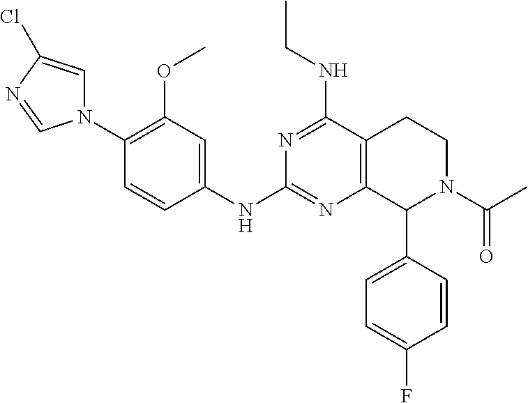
C1=C(C2N(C(C)=O)CCC3=C2N=C(NC2=CC(OC)=C(N4C=C(Cl)N=C4)C=C2)N=C3NCC)C=CC(F)=C1
